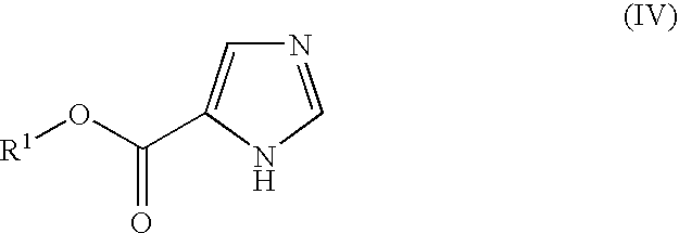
N1=CNC(C(O[R1])=O)=C1
